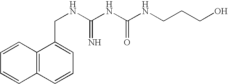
C1=CC2=C(C=C1)C=CC=C2CNC(NC(NCCCO)=O)=N
